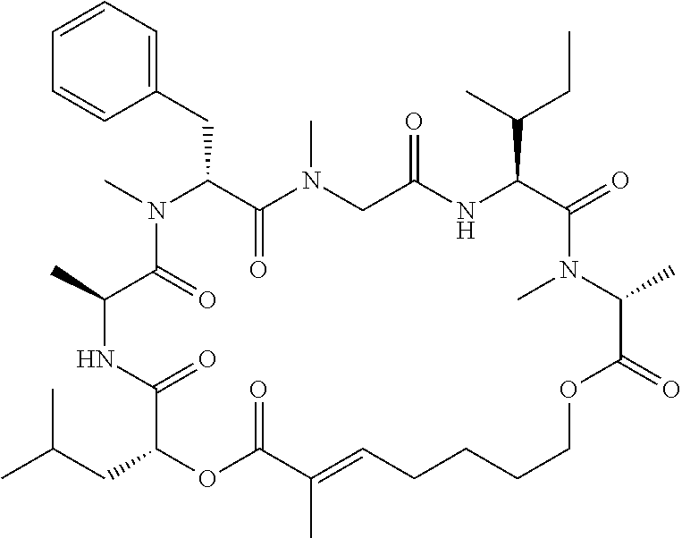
C1=CC=C(CC2C(=O)N(C)CC(=O)NC(C(C)CC)C(=O)N(C)C(C)C(=O)OCCCCC=C(C)C(=O)OC(CC(C)C)C(=O)NC(C)C(=O)N2C)C=C1
